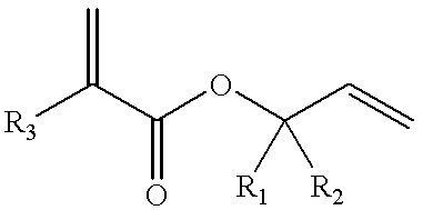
[R3]C(C(OC(C=C)([R1])[R2])=O)=C
